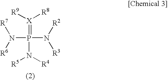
[R9][X]([R8])=P(N([R5])[R4])(N([R2])[R3])N([R6])[R7]
